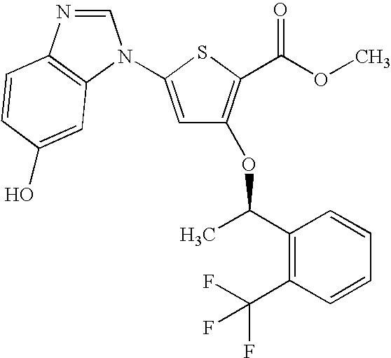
C1=NC2=C(N1C1=CC(OC(C3=C(C(F)(F)F)C=CC=C3)C)=C(C(OC)=O)S1)C=C(O)C=C2
